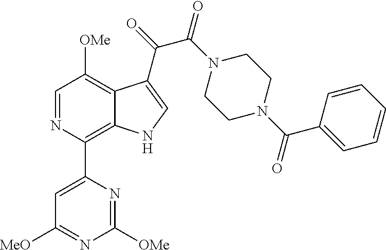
C1(C2=C3C(=C([OMe])C=N2)C(C(=O)C(N2CCN(C(C4=CC=CC=C4)=O)CC2)=O)=CN3)=CC([MeO])=NC([OMe])=N1
